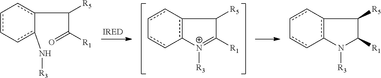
c12c(N([R3])C([R1])C1[R5])-cc-cc-2.c12c([N+]([R3])=C([R1])C1[R5])-cc-cc-2.c1(C(C(=O)[R1])[R5])c-cc-cc-1N[R3]
